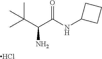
CC(C(C(NC1CCC1)=O)N)(C)C.Cl
